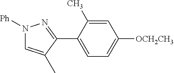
C1(C2=NN([Ph])C=C2C)=CC=C([OCH2CH3])C=C1C
